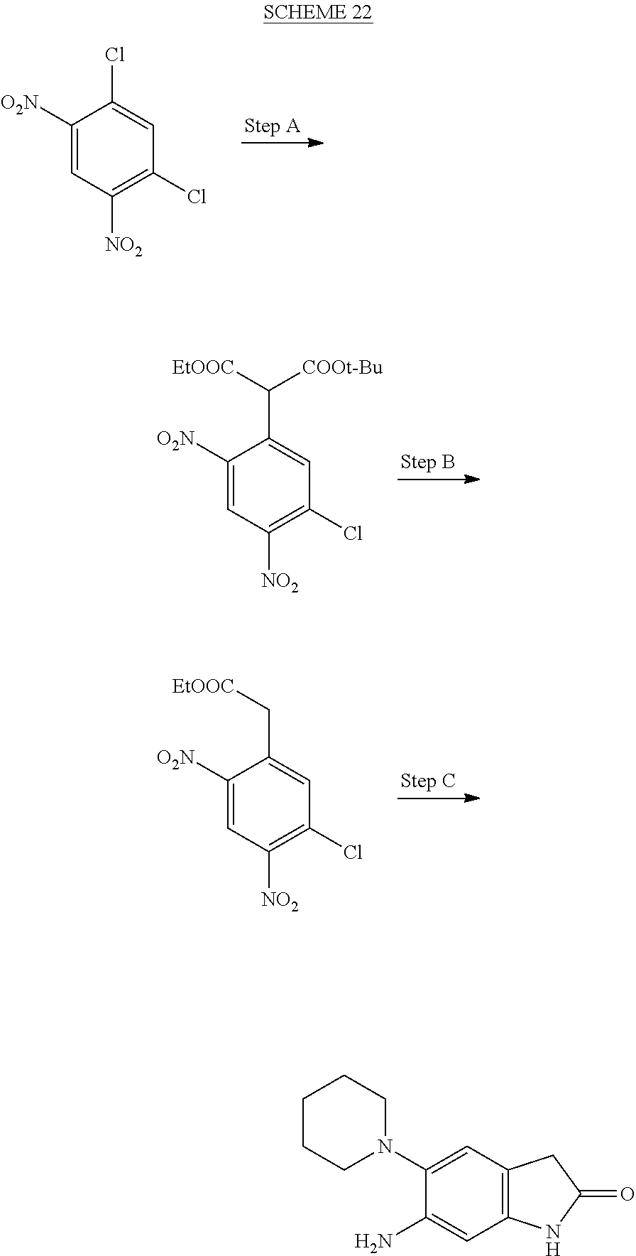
C1([O2N])=CC([NO2])=C(Cl)C=C1Cl.C1([O2N])=CC([NO2])=C(Cl)C=C1C([EtOOC])[COOt-Bu].C1([O2N])=CC([NO2])=C(Cl)C=C1C[EtOOC].C1(N2CCCCC2)=CC2=C(C=C1N)NC(=O)C2
